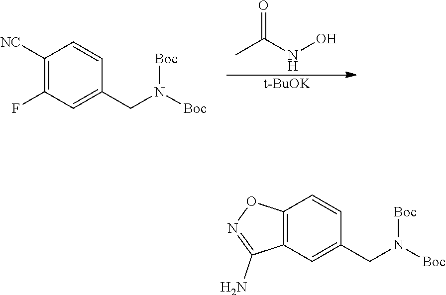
O=C(NO)C.[t-BuOK].C1([NC])=C(F)C=C(CN([Boc])[Boc])C=C1.C12=C(C=C(CN([Boc])[Boc])C=C1)C(N)=NO2
